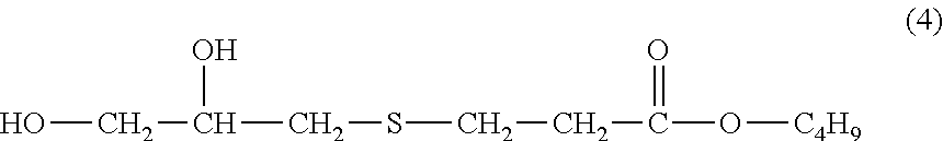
OCC(O)CSCCC(=O)O[C4H9]
